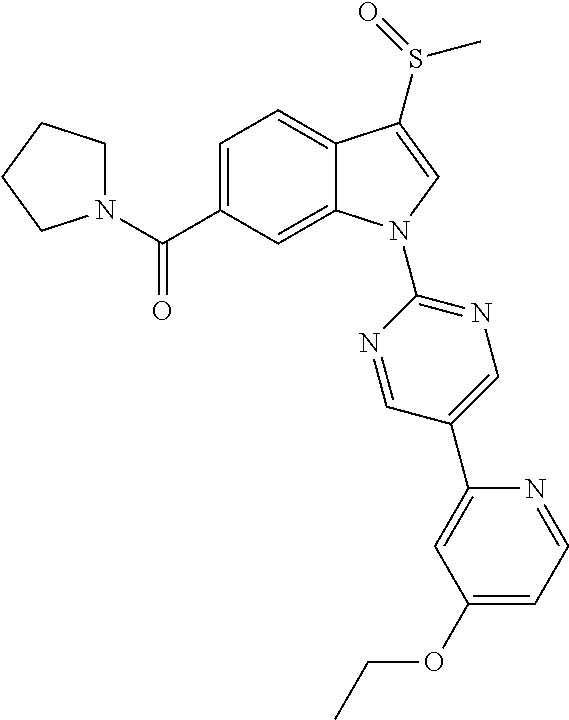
C(C1=CC=C2C(=C1)N(C1=NC=C(C3=CC(OCC)=CC=N3)C=N1)C=C2S(C)=O)(=O)N1CCCC1
